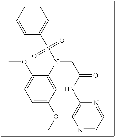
C1=C(OC)C=C(N(S(C2=CC=CC=C2)(=O)=O)CC(=O)NC2=CN=CC=N2)C(OC)=C1
